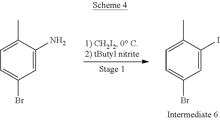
C1=C(I)C(C)=CC=C1Br.C1=C(N)C(C)=CC=C1Br
